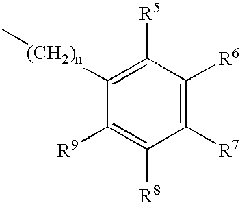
C1([R5])=C([(CH2)n]C)C([R9])=C([R8])C([R7])=C1[R6]
